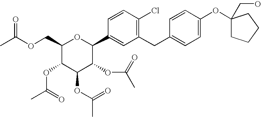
CC(OCC1C(OC(C)=O)C(OC(C)=O)C(OC(=O)C)C(C2=CC(CC3=CC=C(OC4(CO)CCCC4)C=C3)=C(Cl)C=C2)O1)=O
